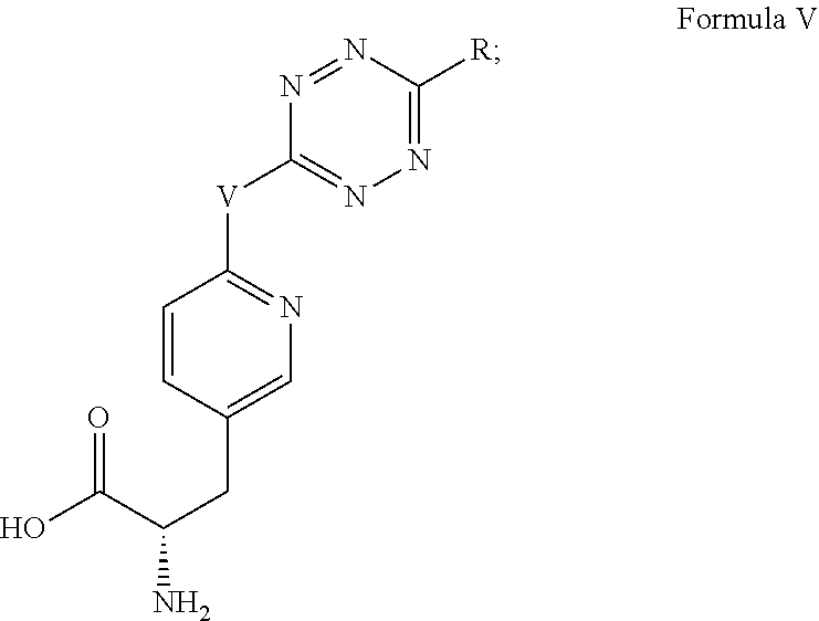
OC(C(CC1=CN=C([V]C2=NN=C([R])N=N2)C=C1)N)=O
